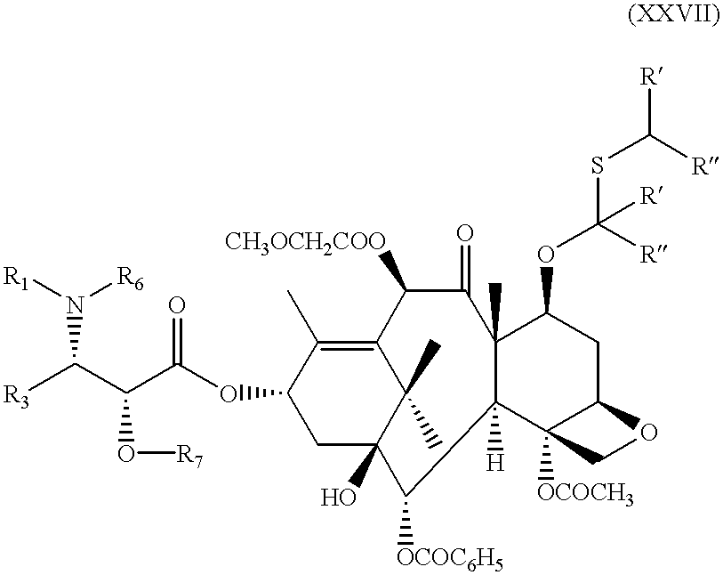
N(C(C(C(=O)OC1CC2(O)C(C)(C)C(=C1C)C([CH3OCH2COO])C(=O)C1(C)C([H])(C2[OCOC6H5])C2([OCOCH3])C(CC1OC(SC([R])[R])([R])[R])OC2)O[R7])[R3])([R6])[R1]
